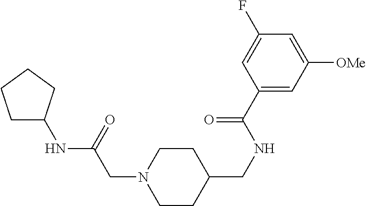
C1CC(CNC(C2=CC([OMe])=CC(F)=C2)=O)CCN1CC(NC1CCCC1)=O
